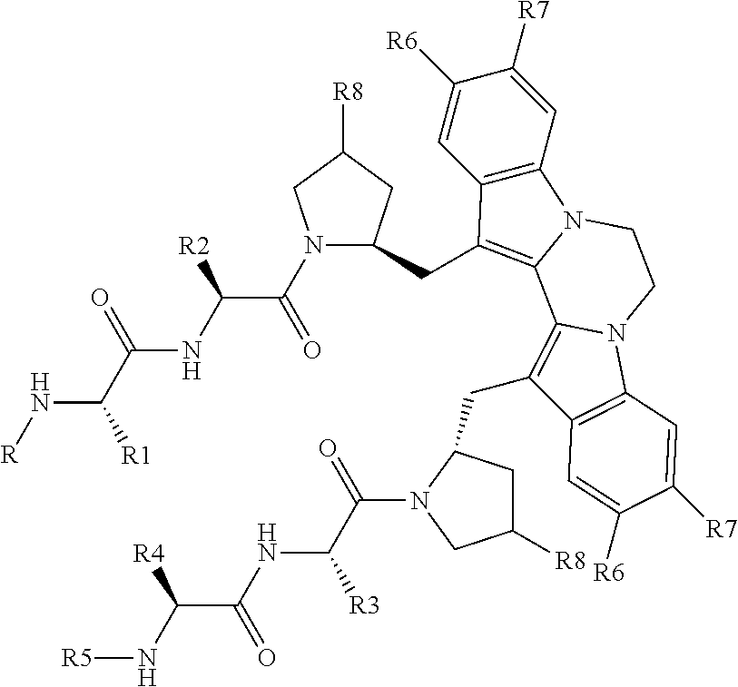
N1(C(C(NC(C(N[R])[R1])=O)[R2])=O)C(CC2=C3N(C4=C2C=C([R6])C([R7])=C4)CCN2C3=C(CC3CC([R8])CN3C(C(NC(C(N[R5])[R4])=O)[R3])=O)C3=C2C=C([R7])C([R6])=C3)CC([R8])C1
